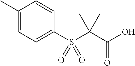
C1(S(C(C(O)=O)(C)C)(=O)=O)=CC=C(C)C=C1
